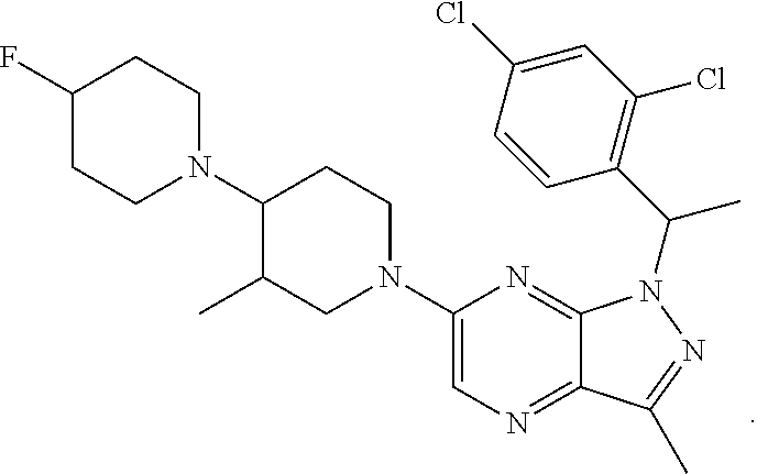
N1=C2C(=NC=C1N1CCC(N3CCC(F)CC3)C(C)C1)C(C)=NN2C(C1=C(Cl)C=C(Cl)C=C1)C
